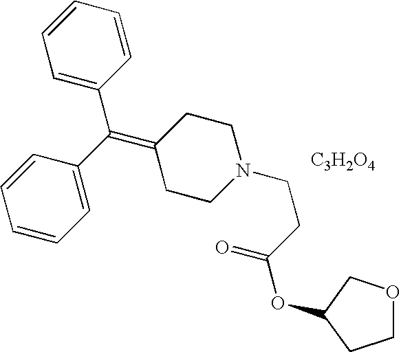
C1=C(C(=C2CCN(CCC(OC3COCC3)=O)CC2)C2=CC=CC=C2)C=CC=C1.[C3H2O4]
